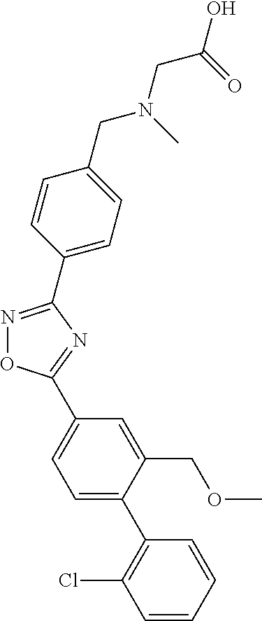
N1=C(C2=CC=C(CN(C)CC(=O)O)C=C2)N=C(C2=CC=C(C3=C(Cl)C=CC=C3)C(COC)=C2)O1
